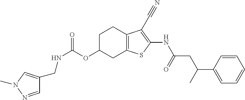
N(C(OC1CC2=C(CC1)C(C#N)=C(NC(CC(C1=CC=CC=C1)C)=O)S2)=O)CC1=CN(C)N=C1
